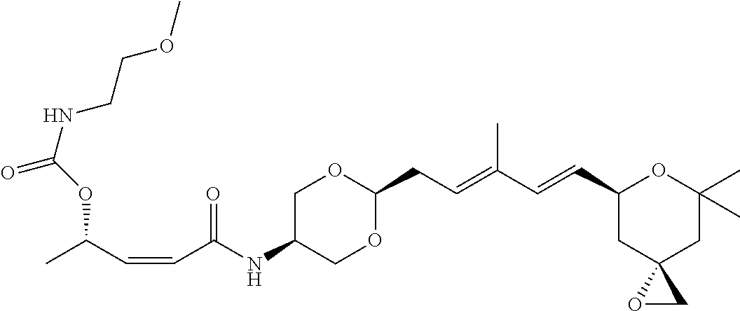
C1C(NC(C=CC(C)OC(=O)NCCOC)=O)COC(CC=C(C=CC2CC3(CC(C)(C)O2)OC3)C)O1
